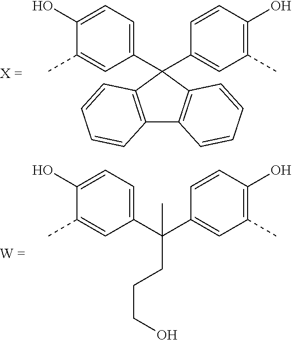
C1(C2(C3=CC(C)=C(O)C=C3)C3=C(C4=C2C=CC=C4)C=CC=C3)=CC=C(O)C(C)=C1.C1(C(C2=CC(C)=C(O)C=C2)(C)CCCO)=CC=C(O)C(C)=C1
